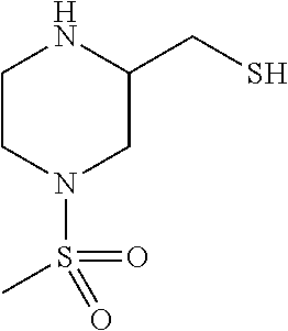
C1CN(S(C)(=O)=O)CC(CS)N1
